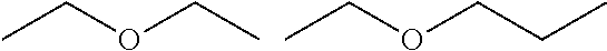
CCOCC.CCOCCC
